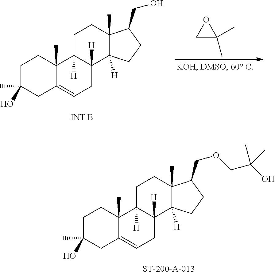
[ST-200-A-013].C1C(C)(O)CC2=CCC3([H])C([H])(C2(C)C1)CCC1(C)C3([H])CCC1COCC(O)(C)C.C1C(C)(O)CC2=CCC3([H])C([H])(C2(C)C1)CCC1(C)C3([H])CCC1CO.[INT E].C1C(C)(C)O1
